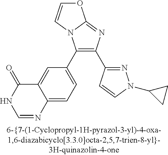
C1(C2=CC=C3C(=C2)C(=O)NC=N3)=C(C2=NN(C3CC3)C=C2)N=C2N1C=CO2
